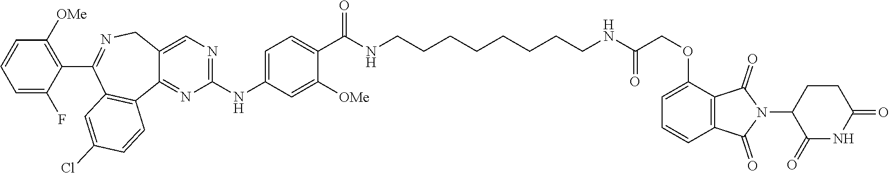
C1(OCC(NCCCCCCCCNC(C2=CC=C(NC3=NC=C4C(=N3)C3=C(C(C5=C([OMe])C=CC=C5F)=NC4)C=C(Cl)C=C3)C=C2[OMe])=O)=O)=CC=CC2=C1C(=O)N(C1C(=O)NC(=O)CC1)C2=O
